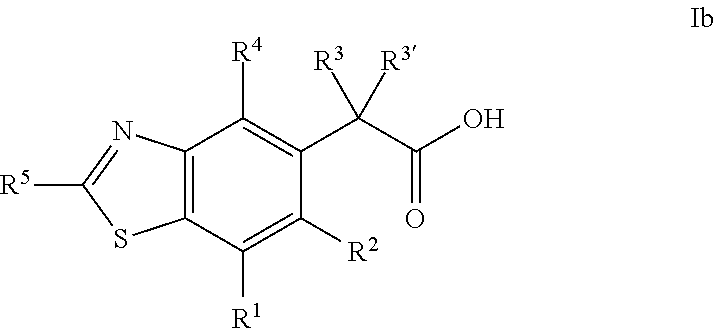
C12=C(C([R1])=C([R2])C(C(C(O)=O)([R3])[R3])=C1[R4])SC([R5])=N2
